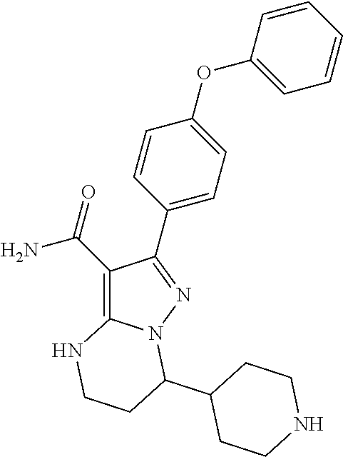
C1(C(=O)N)=C2N(N=C1C1=CC=C(OC3=CC=CC=C3)C=C1)C(C1CCNCC1)CCN2
